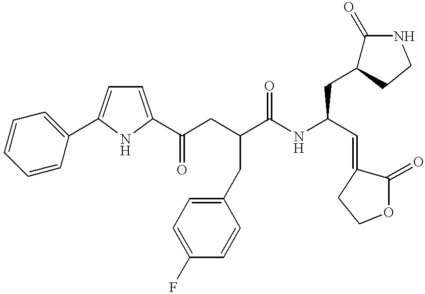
C1=CC=CC(C2=CC=C(C(CC(C(NC(C=C3C(=O)OCC3)CC3C(=O)NCC3)=O)CC3=CC=C(F)C=C3)=O)N2)=C1
